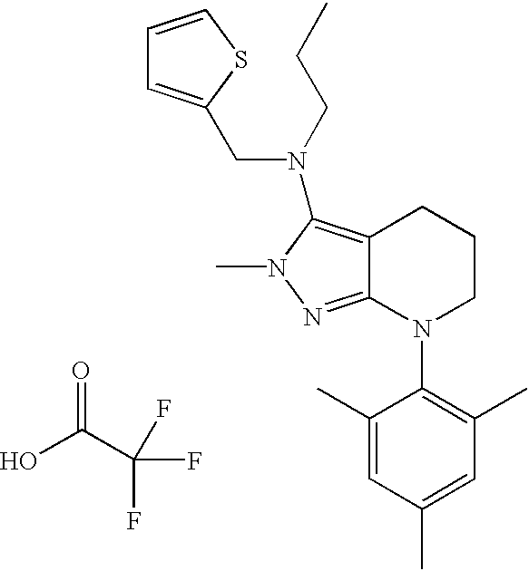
O=C(C(F)(F)F)O.C12=C(N(CC3=CC=CS3)CCC)N(C)N=C1N(C1=C(C)C=C(C)C=C1C)CCC2
